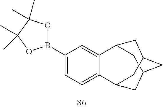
C1C2CC3C4=CC=C(B5OC(C)(C)C(C)(C)O5)C=C4C1CC(C3)C2
